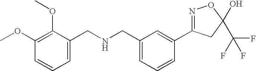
C1=C(CNCC2=CC=CC(OC)=C2OC)C=C(C2=NOC(C(F)(F)F)(O)C2)C=C1
